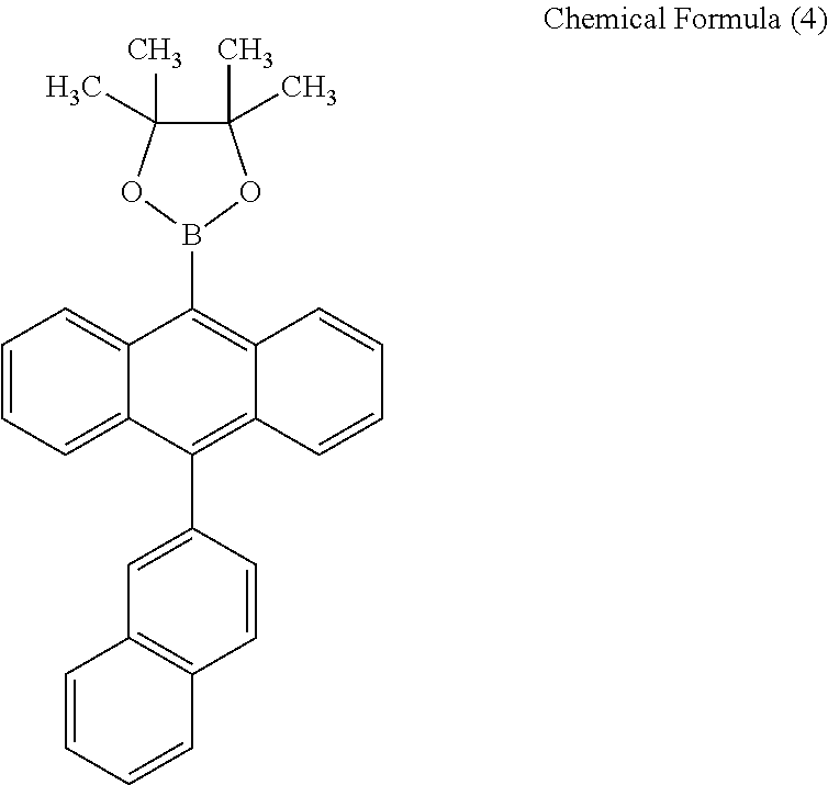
C1=CC=C2C(=C1)C(B1OC(C)(C)C(C)(C)O1)=C1C(=C2C2=CC3=C(C=C2)C=CC=C3)C=CC=C1
